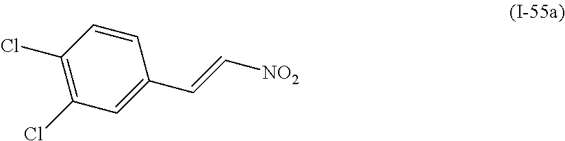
C1(Cl)=C(Cl)C=C(C=C[NO2])C=C1
